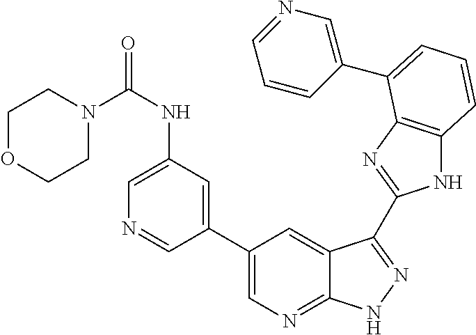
C1(C2=CN=C3C(=C2)C(C2=NC4=C(N2)C=CC=C4C2=CN=CC=C2)=NN3)=CC(NC(N2CCOCC2)=O)=CN=C1
